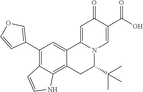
C12=CC(C3=COC=C3)=C3C(=C1CC(C(C)(C)C)N1C2=CC(=O)C(C(O)=O)=C1)NC=C3
